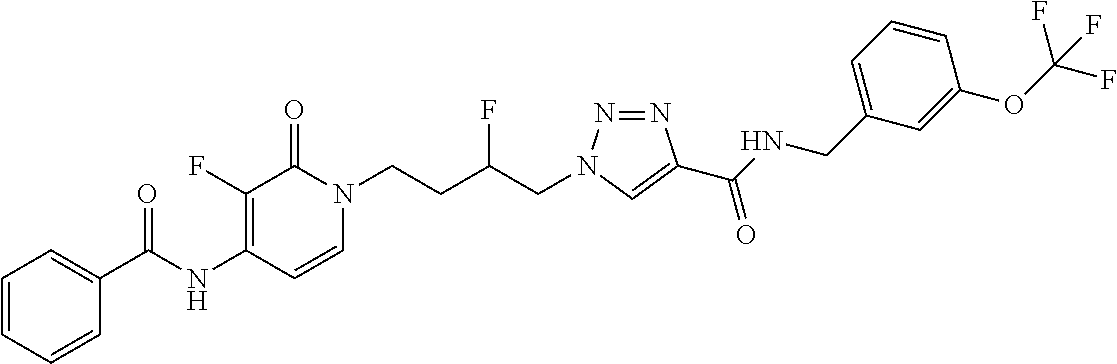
N(C1=C(F)C(=O)N(CCC(CN2N=NC(C(NCC3=CC=CC(OC(F)(F)F)=C3)=O)=C2)F)C=C1)C(=O)C1=CC=CC=C1
